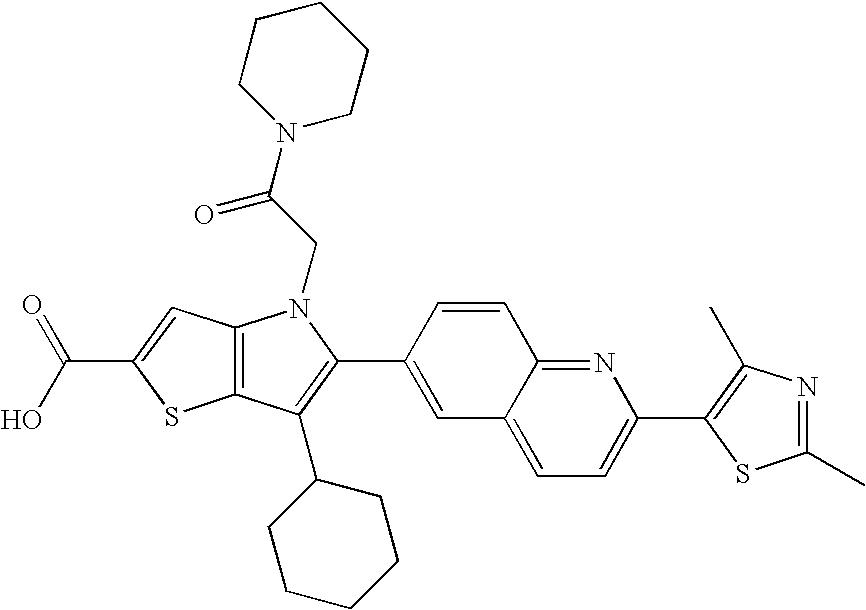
C(C1=CC2=C(S1)C(C1CCCCC1)=C(C1=CC3=CC=C(C4=C(C)N=C(C)S4)N=C3C=C1)N2CC(N1CCCCC1)=O)(O)=O
